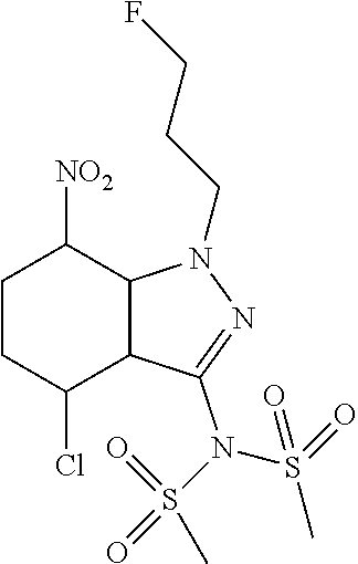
C1CC(Cl)C2C(C1[NO2])N(CCCF)N=C2N(S(=O)(C)=O)S(=O)(=O)C
